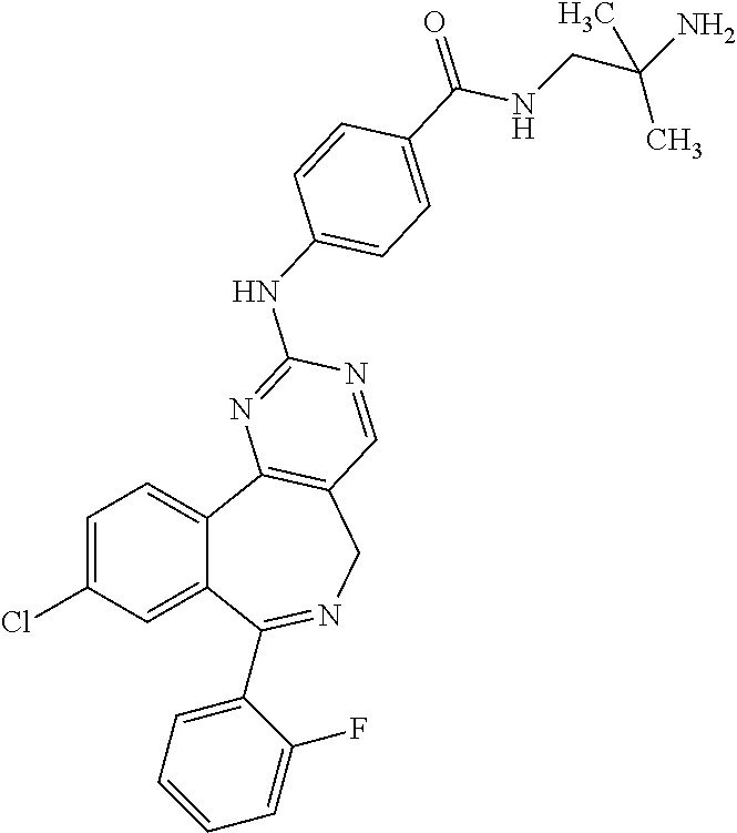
C1=C(Cl)C=C2C(=C1)C1=C(CN=C2C2=CC=CC=C2F)C=NC(NC2=CC=C(C(NCC(N)(C)C)=O)C=C2)=N1
